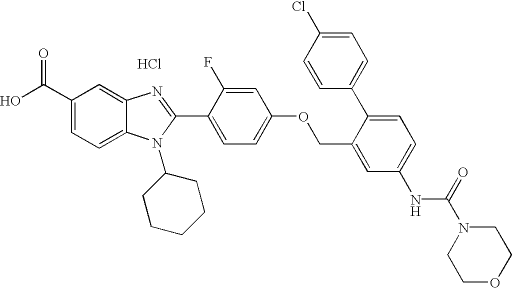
OC(C1=CC=C2C(=C1)N=C(C1=CC=C(OCC3=CC(NC(N4CCOCC4)=O)=CC=C3C3=CC=C(Cl)C=C3)C=C1F)N2C1CCCCC1)=O.Cl
